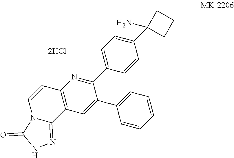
C1=CC=CC=C1C1=CC2=C(N=C1C1=CC=C(C3(N)CCC3)C=C1)C=CN1C2=NNC1=O
